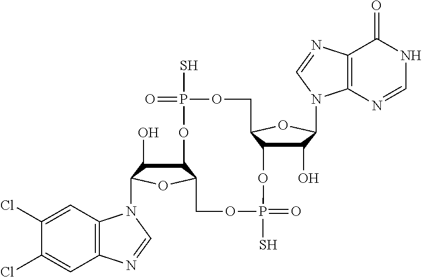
C12C(O)C(N3C4=C(C=C(Cl)C(Cl)=C4)N=C3)OC1COP(S)(=O)OC1C(O)C(N3C4=C(C(=O)NC=N4)N=C3)OC1COP(S)(=O)O2
